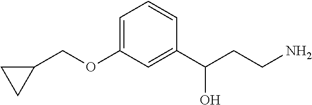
C1=C(OCC2CC2)C=C(C(CCN)O)C=C1
